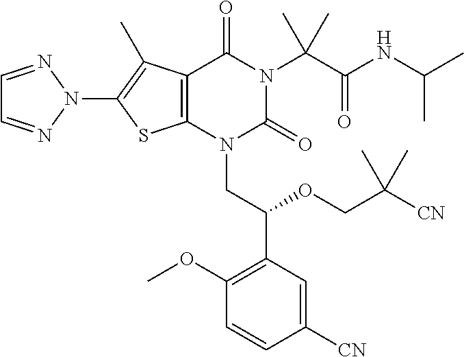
C12=C(N(CC(C3=C(OC)C=CC([CN])=C3)OCC([CN])(C)C)C(=O)N(C(C(NC(C)C)=O)(C)C)C1=O)SC(N1N=CC=N1)=C2C
